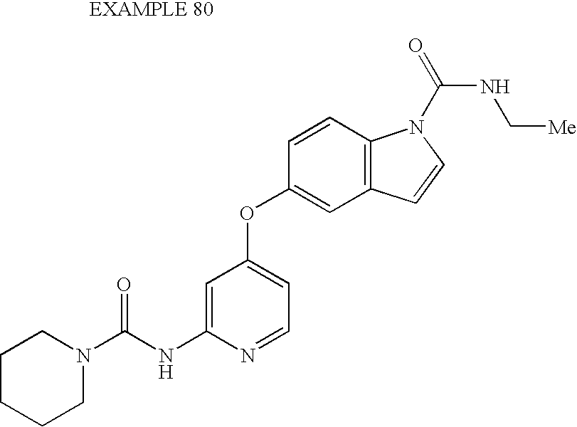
C1=C(NC(N2CCCCC2)=O)N=CC=C1OC1=CC2=C(C=C1)N(C(=O)NC[Me])C=C2
